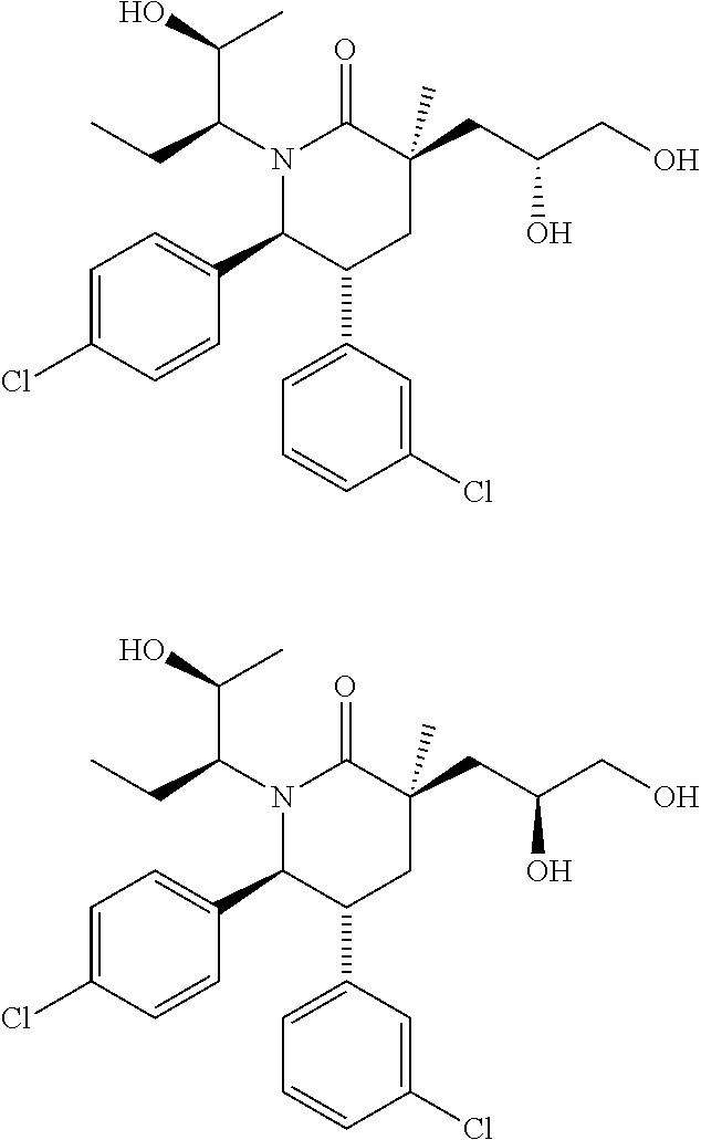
N1(C(C(O)C)CC)C(C2=CC=C(Cl)C=C2)C(C2=CC=CC(Cl)=C2)CC(CC(CO)O)(C)C1=O.N1(C(C(O)C)CC)C(C2=CC=C(Cl)C=C2)C(C2=CC=CC(Cl)=C2)CC(CC(CO)O)(C)C1=O
